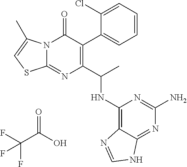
N12C(=NC(C(C)NC3=C4C(=NC(N)=N3)NC=N4)=C(C3=CC=CC=C3Cl)C1=O)SC=C2C.O=C(O)C(F)(F)F
